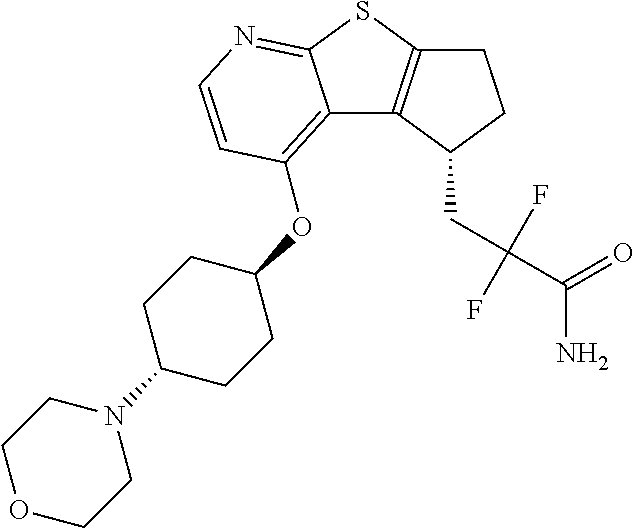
C12=C(OC3CCC(N4CCOCC4)CC3)C=CN=C1SC1=C2C(CC(C(=O)N)(F)F)CC1
